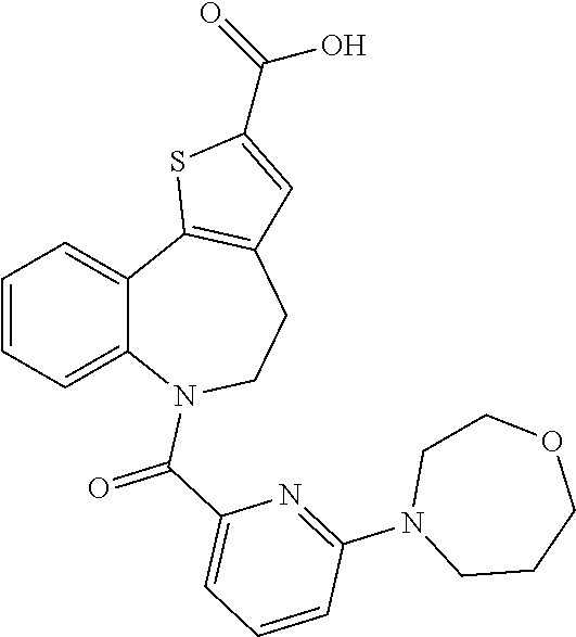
C1=CC=C2C(=C1)C1=C(CCN2C(C2=CC=CC(N3CCCOCC3)=N2)=O)C=C(C(O)=O)S1
